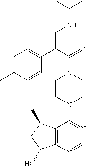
C12=C(N=CN=C1N1CCN(C(=O)C(C3=CC=C(C)C=C3)CNC(C)C)CC1)C(O)CC2C
